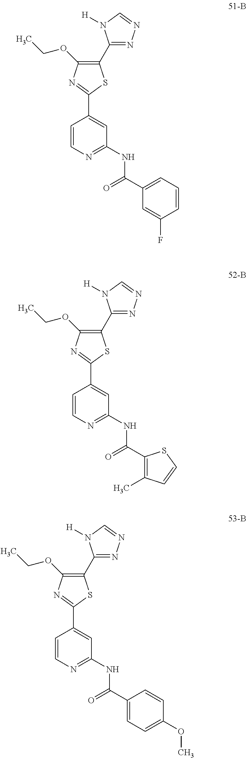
C1(C2=NN=CN2[H])=C(OCC)N=C(C2=CC(NC(=O)C3=CC=CC(F)=C3)=NC=C2)S1.C1(C2=NN=CN2[H])=C(OCC)N=C(C2=CC(NC(=O)C3=C(C)C=CS3)=NC=C2)S1.C1(C2=NN=CN2[H])=C(OCC)N=C(C2=CC(NC(=O)C3=CC=C(OC)C=C3)=NC=C2)S1
